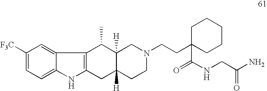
C1([F3C])=CC=C2C(=C1)C1=C(N2)CC2([H])C([H])(C1C)CN(CCC1(C(=O)NCC(=O)N)CCCCC1)CC2
